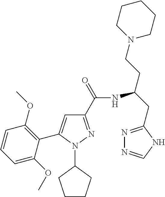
C1(C(=O)NC(CC2=NN=CN2)CCN2CCCCC2)=NN(C2CCCC2)C(C2=C(OC)C=CC=C2OC)=C1
